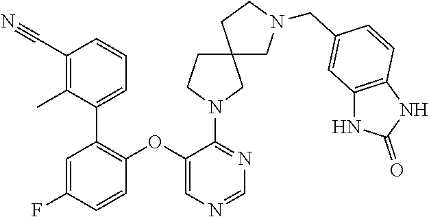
C1(OC2=C(C3=CC=CC(C#N)=C3C)C=C(F)C=C2)=CN=CN=C1N1CCC2(CN(CC3=CC4=C(C=C3)NC(=O)N4)CC2)C1
